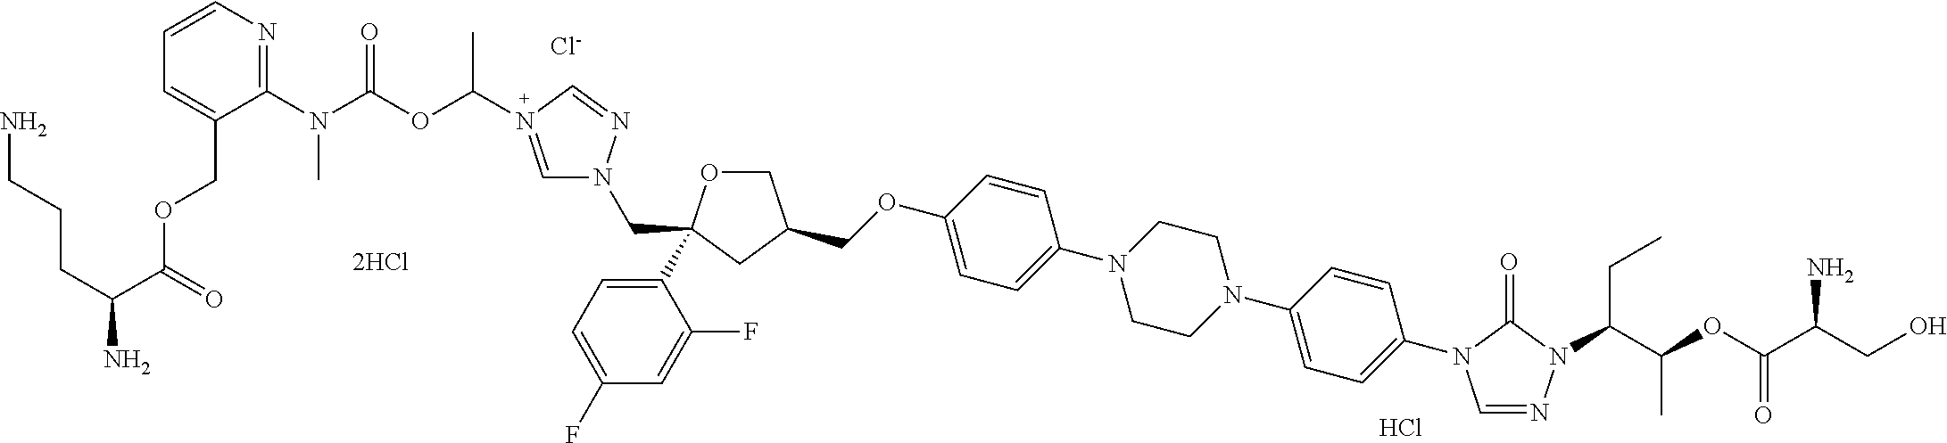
C(OC1=CC=C(N2CCN(C3=CC=C(N4C=NN(C(CC)C(OC(C(N)CO)=O)C)C4=O)C=C3)CC2)C=C1)C1COC(C2=CC=C(F)C=C2F)(CN2C=N(C(C)OC(N(C3=NC=CC=C3COC(C(CCCN)N)=O)C)=O)C=N2)C1.[Cl-].[2HCl].Cl
